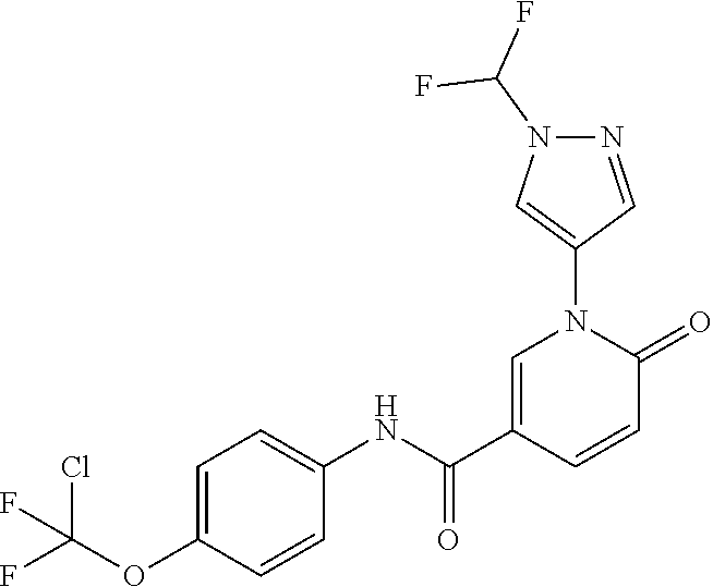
C1=C(C(NC2=CC=C(OC(F)(Cl)F)C=C2)=O)C=CC(=O)N1C1=CN(C(F)F)N=C1
